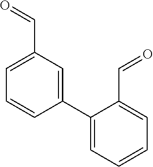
C1(C2=CC=CC=C2C=O)=CC(C=O)=CC=C1
